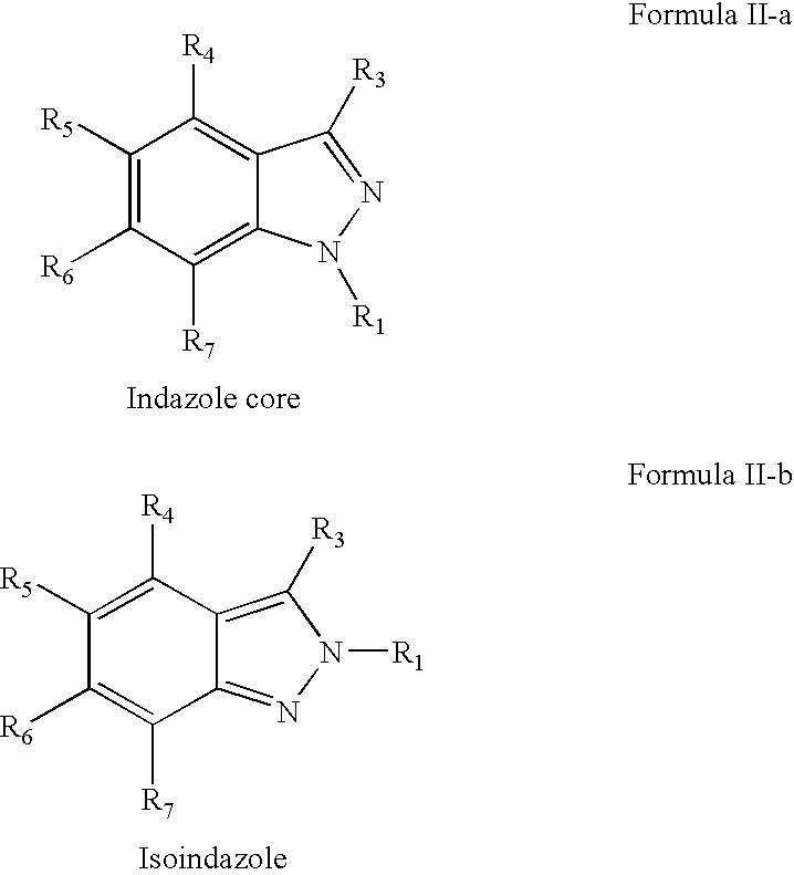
C1([R5])=C([R6])C([R7])=C2C(=C1[R4])C([R3])=NN2[R1].C1([R5])=C([R4])C2=C([R3])N([R1])N=C2C([R7])=C1[R6]
